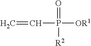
C=CP([OR1])(=O)[R2]
